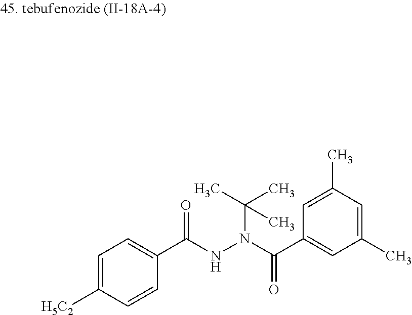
C1=C([H5C2])C=CC(C(NN(C(C)(C)C)C(C2=CC(C)=CC(C)=C2)=O)=O)=C1
